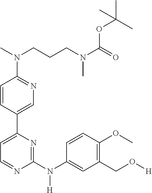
C1=C(C2=CN=C(N(C)CCCN(C(=O)OC(C)(C)C)C)C=C2)N=C(N(C2=CC(CO[H])=C(OC)C=C2)[H])N=C1
